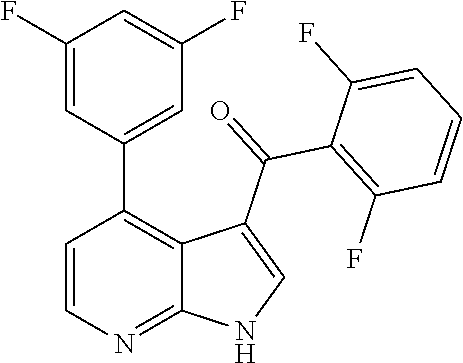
C1=CN=C2C(=C1C1=CC(F)=CC(F)=C1)C(C(C1=C(F)C=CC=C1F)=O)=CN2
